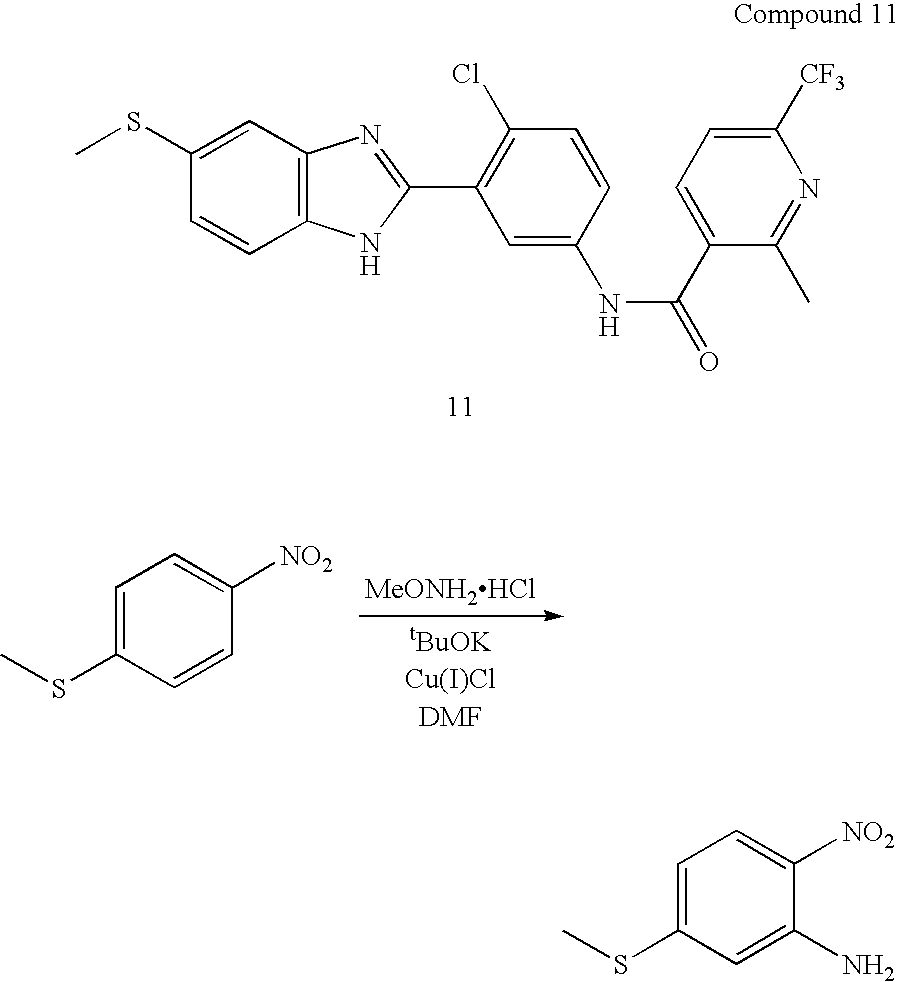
C1=C(SC)C=CC2=C1N=C(C1=C(Cl)C=CC(NC(C3=CC=C([CF3])N=C3C)=O)=C1)N2.[MeONH2HCl].C1=C(SC)C=CC([NO2])=C1.C1=C(SC)C=C(N)C([NO2])=C1
